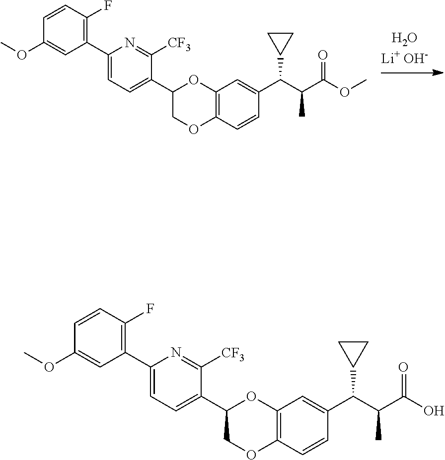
C1=CC(F)=C(C2=CC=C(C3COC4=C(O3)C=C(C(C(C(OC)=O)C)C3CC3)C=C4)C([CF3])=N2)C=C1OC.[H2OLi+ OH-].C1=CC(F)=C(C2=CC=C(C3COC4=C(O3)C=C(C(C(C(O)=O)C)C3CC3)C=C4)C([CF3])=N2)C=C1OC
